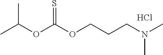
CC(OC(OCCCN(C)C)=S)C.Cl
